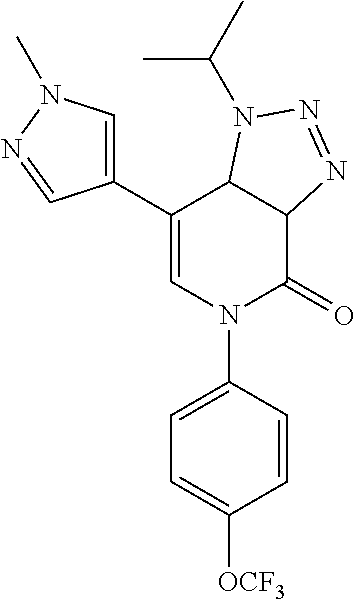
C1(C2=CN(C)N=C2)=CN(C2=CC=C([OCF3])C=C2)C(=O)C2C1N(C(C)C)N=N2
